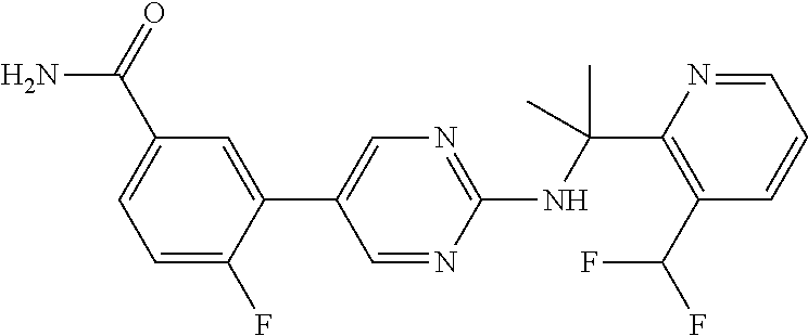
N(C(C1=C(C(F)F)C=CC=N1)(C)C)C1=NC=C(C2=CC(C(=O)N)=CC=C2F)C=N1
